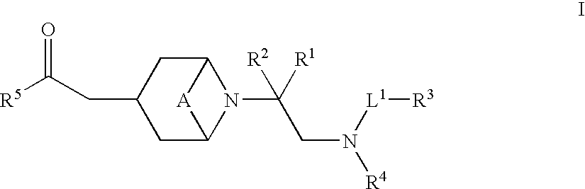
[R5]C(CC1CC2N(C(CN([L1][R3])[R4])([R1])[R2])C(C1)[A]2)=O
